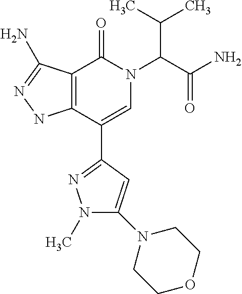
N1(C)C(N2CCOCC2)=CC(C2=CN(C(C(N)=O)C(C)C)C(=O)C3=C2NN=C3N)=N1
